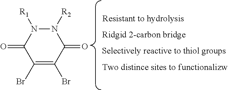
C1(Br)=C(Br)C(=O)N([R2])N([R1])C1=O
